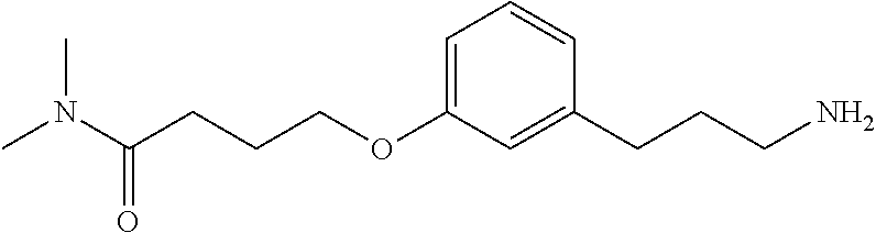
C1=C(OCCCC(N(C)C)=O)C=C(CCCN)C=C1
